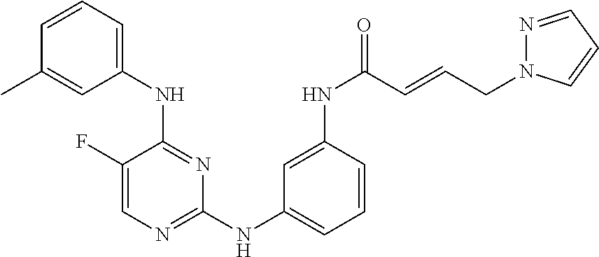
C1(F)=CN=C(NC2=CC=CC(NC(=O)C=CCN3N=CC=C3)=C2)N=C1NC1=CC=CC(C)=C1
